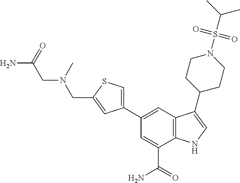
C1(C2=CSC(CN(CC(N)=O)C)=C2)=CC2=C(C(C(=O)N)=C1)NC=C2C1CCN(S(C(C)C)(=O)=O)CC1
